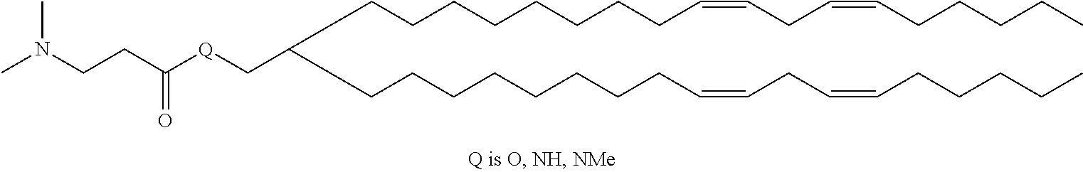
C(CCCCCCCC=CCC=CCCCCC)C(CCCCCCCCC=CCC=CCCCCC)C[Q]C(CCN(C)C)=O
